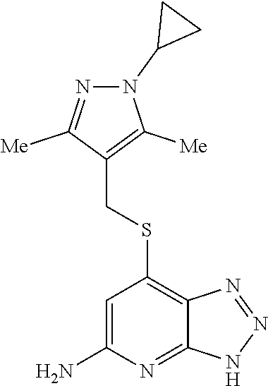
N1=C([Me])C(CSC2=C3C(=NC(N)=C2)NN=N3)=C([Me])N1C1CC1
